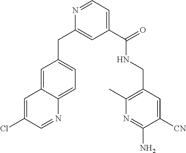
C1=C2C(=CC=C1CC1=CC(C(=O)NCC3=C(C)N=C(N)C([CN])=C3)=CC=N1)N=CC(Cl)=C2
